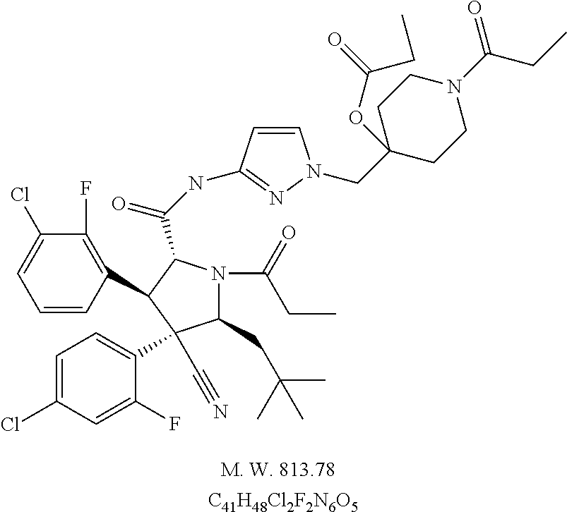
C1(CC(C)(C)C)N(C(=O)CC)C(C(=O)NC2=NN(CC3(OC(=O)CC)CCN(C(=O)CC)CC3)C=C2)C(C2=C(F)C(Cl)=CC=C2)C1(C1=CC=C(Cl)C=C1F)C#N.[C41H48Cl2F2N6O5]
